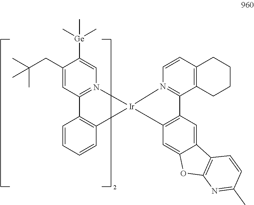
C1(CC(C)(C)C)=CC2=N(C=C1[Ge](C)(C)C)[Ir]1(C3=C2C=CC=C3)N2=C(C3=C(C=C2)CCCC3)C2=C1C=C1C(=C2)C2=C(O1)N=C(C)C=C2
